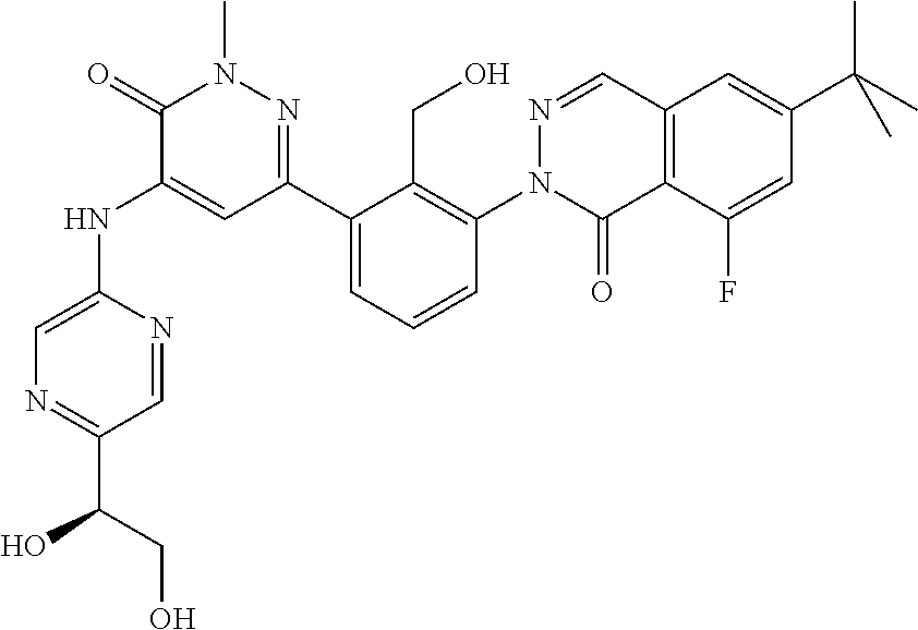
C12=C(C(F)=CC(C(C)(C)C)=C1)C(=O)N(C1=C(CO)C(C3=NN(C)C(=O)C(NC4=CN=C(C(O)CO)C=N4)=C3)=CC=C1)N=C2
